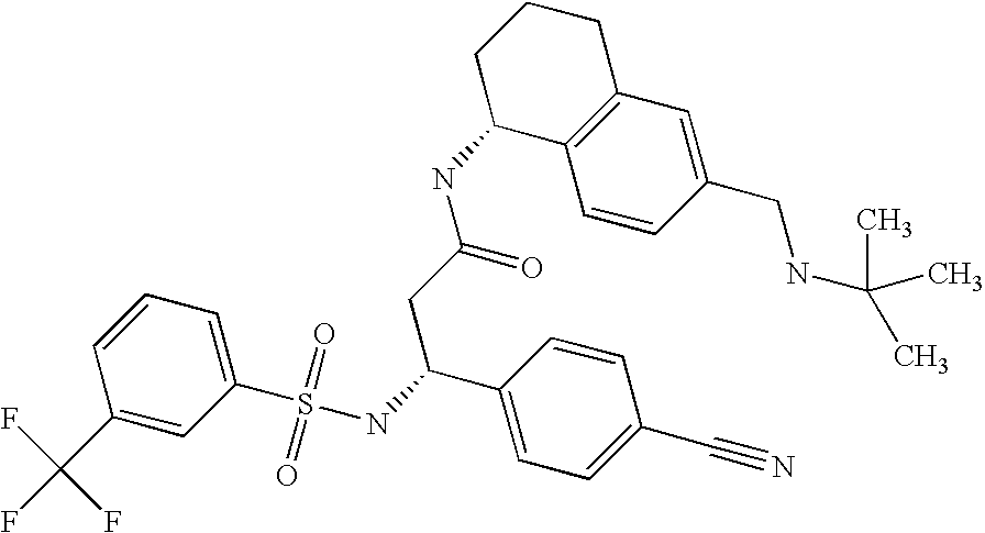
C1=CC(C(F)(F)F)=CC(S(NC(C2=CC=C(C#N)C=C2)CC(NC2C3=C(CCC2)C=C(CNC(C)(C)C)C=C3)=O)(=O)=O)=C1
